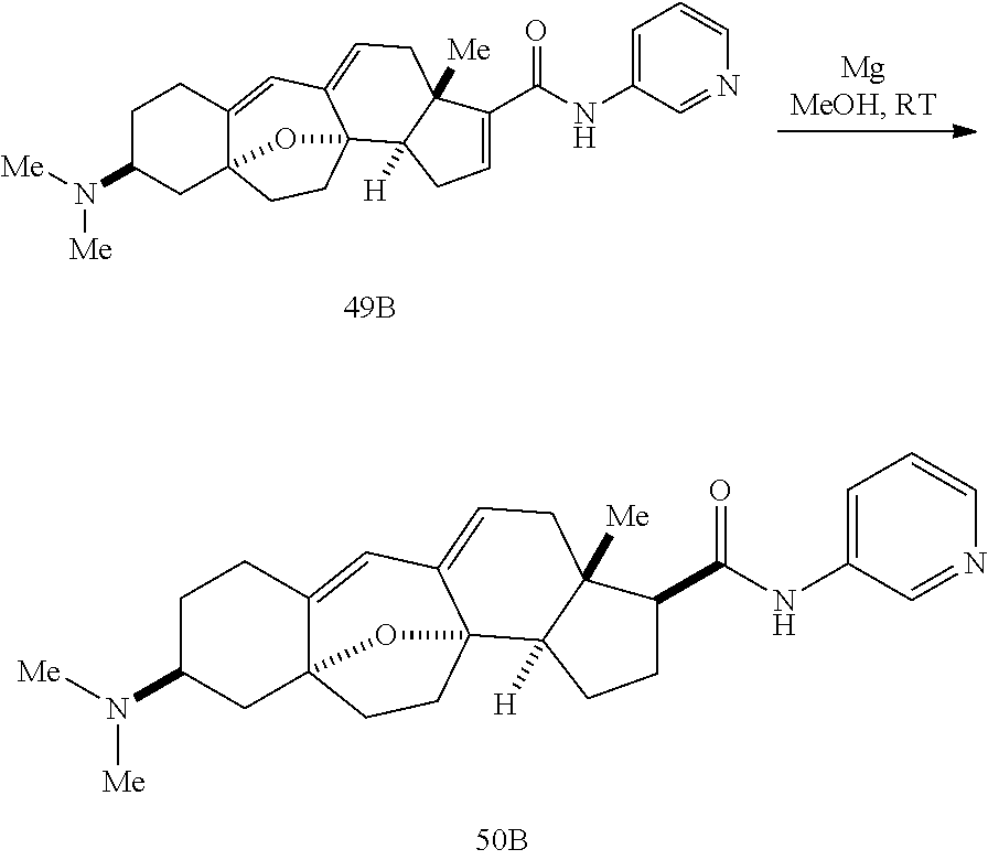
C1C(N([Me])[Me])CC23C(=CC4=CCC5([Me])C([H])(C4(CC2)O3)CCC5C(NC2=CC=CN=C2)=O)C1.C1C(N([Me])[Me])CC23C(=CC4=CCC5([Me])C([H])(C4(CC2)O3)CC=C5C(NC2=CC=CN=C2)=O)C1
